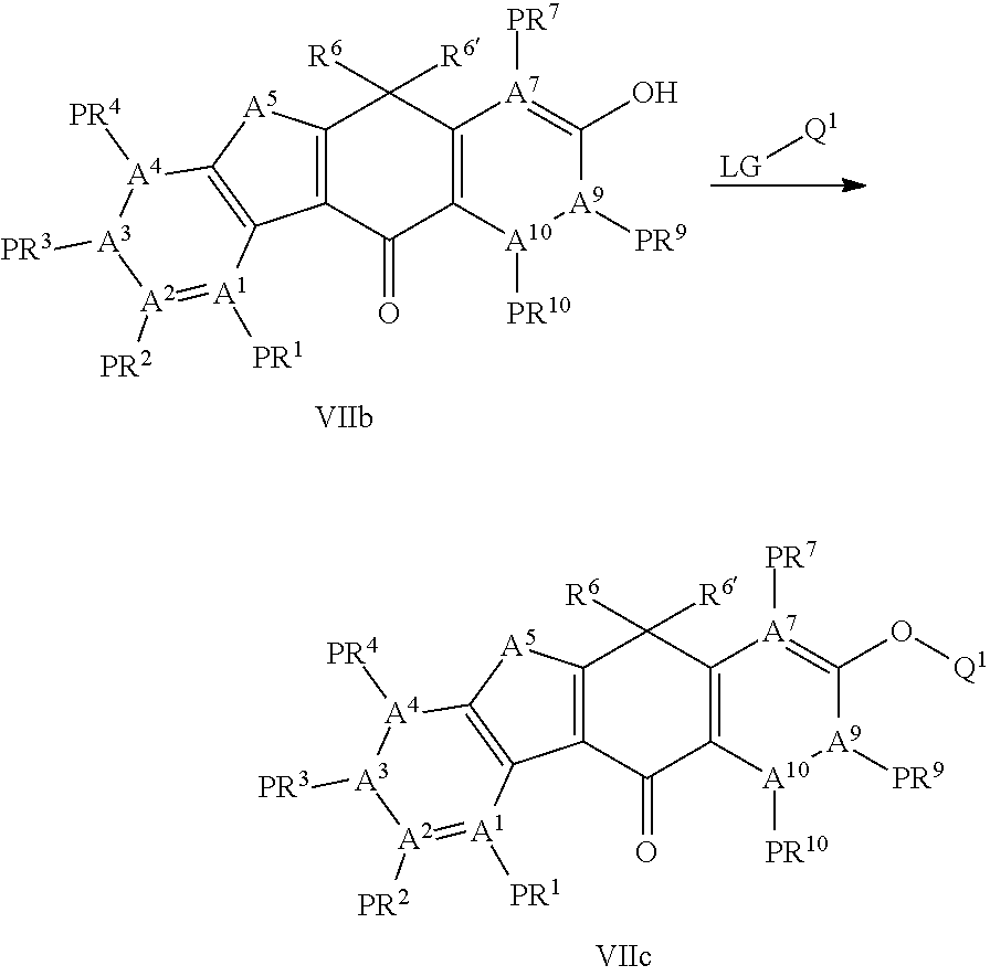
C12=C(C(=O)C3=C(C1([R6])[R6])[A7]([PR7])=C(O[Q1])[A9]([PR9])[A10]3[PR10])C1=C([A5]2)[A4]([PR4])[A3]([PR3])[A2]([PR2])=[A1]1[PR1].C12=C(C(=O)C3=C(C1([R6])[R6])[A7]([PR7])=C(O)[A9]([PR9])[A10]3[PR10])C1=C([A5]2)[A4]([PR4])[A3]([PR3])[A2]([PR2])=[A1]1[PR1].[LG][Q1]
